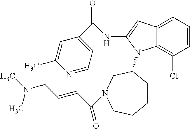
C1CC(N2C3=C(Cl)C=CC=C3C=C2NC(C2=CC=NC(C)=C2)=O)CN(C(=O)C=CCN(C)C)CC1
